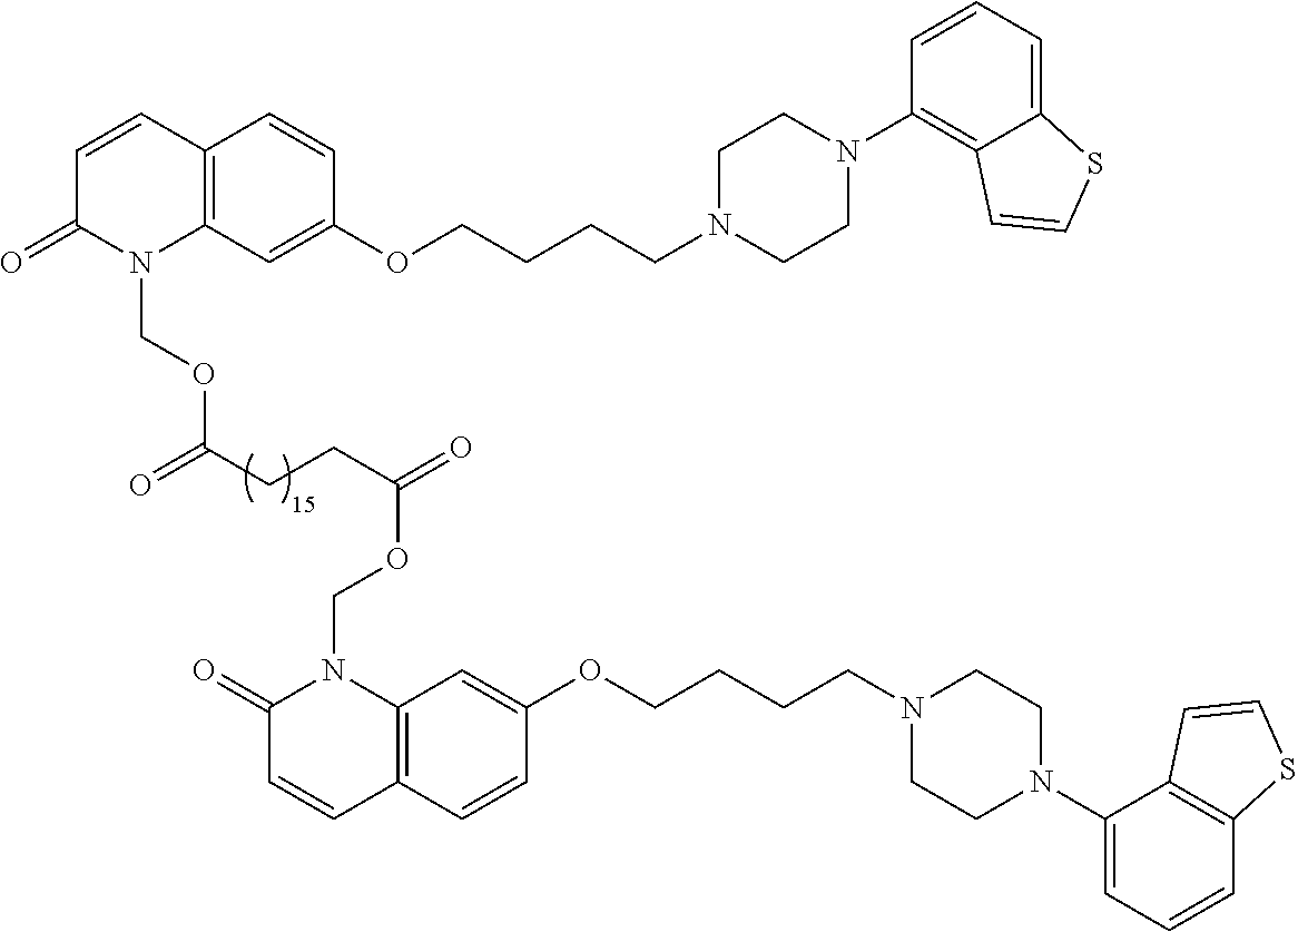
C1(N2CCN(CCCCOC3=CC4=C(C=C3)C=CC(=O)N4COC(CCC(=O)OCN3C(=O)C=CC4=C3C=C(OCCCCN3CCN(C5=CC=CC6=C5C=CS6)CC3)C=C4)=O)CC2)=C2C(=CC=C1)SC=C2
